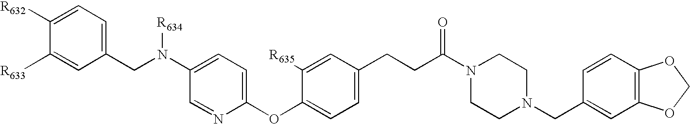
C1([R633])=CC(CN(C2=CC=C(OC3=CC=C(CCC(N4CCN(CC5=CC6=C(C=C5)OCO6)CC4)=O)C=C3[R635])N=C2)[R634])=CC=C1[R632]
